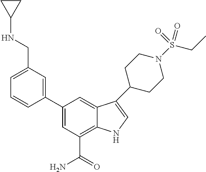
C1=C(C2=CC(CNC3CC3)=CC=C2)C=C2C(=C1C(=O)N)NC=C2C1CCN(S(=O)(=O)CC)CC1
